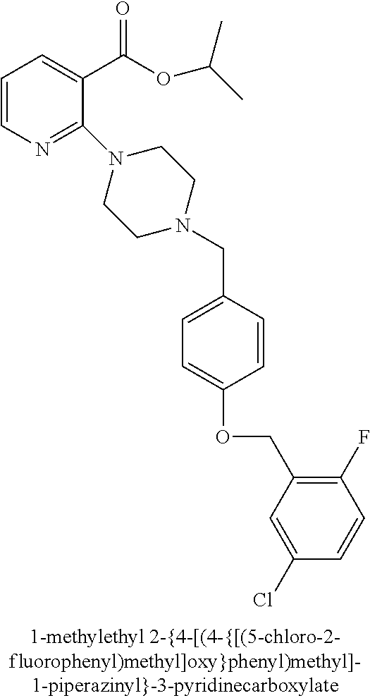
C1=CN=C(N2CCN(CC3=CC=C(OCC4=C(F)C=CC(Cl)=C4)C=C3)CC2)C(C(OC(C)C)=O)=C1
